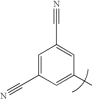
C1=C(C#N)C=C(C)C=C1C#N
